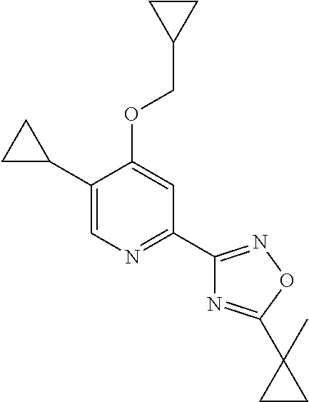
C1(C2CC2)=CN=C(C2=NOC(C3(C)CC3)=N2)C=C1OCC1CC1
